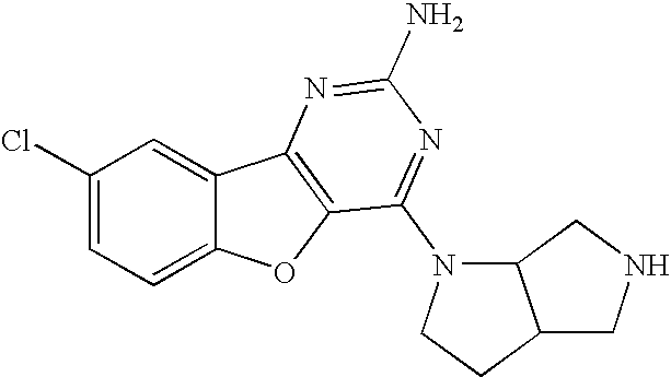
C1(Cl)=CC=C2C(=C1)C1=C(O2)C(N2C3C(CC2)CNC3)=NC(N)=N1
